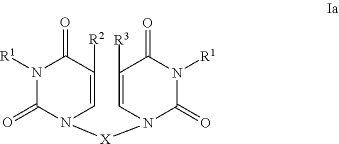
N1([R1])C(=O)N([X]N2C=C([R3])C(=O)N([R1])C2=O)C=C([R2])C1=O
